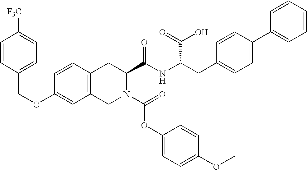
C12=C(CN(C(OC3=CC=C(OC)C=C3)=O)C(C(NC(CC3=CC=C(C4=CC=CC=C4)C=C3)C(=O)O)=O)C1)C=C(OCC1=CC=C([F3C])C=C1)C=C2
